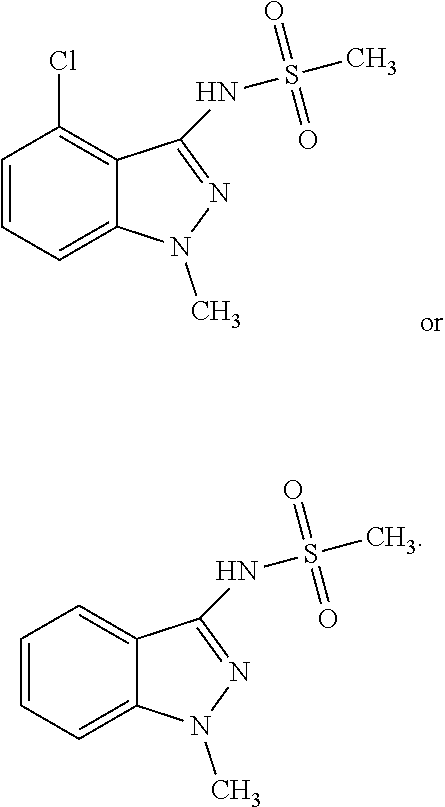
C1=CC=C2C(=C1Cl)C(NS(=O)(=O)C)=NN2C.C1=CC=C2C(=C1)C(NS(=O)(=O)C)=NN2C
